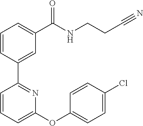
C1=CC(C2=NC(OC3=CC=C(Cl)C=C3)=CC=C2)=CC(C(NCCC#N)=O)=C1
